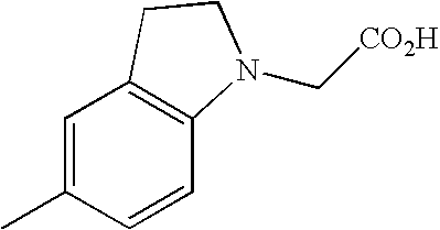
C1=C(C)C=CC2=C1CCN2C[CO2H]
